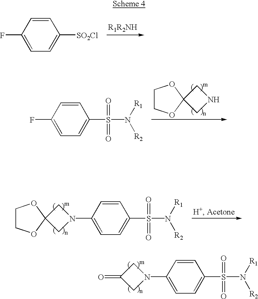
FC1=CC=C([SO2Cl])C=C1.FC1=CC=C(S(N([R1])[R2])(=O)=O)C=C1.C1COC2(O1)CNC2.C1COC2(O1)CN(C1=CC=C(S(N([R1])[R2])(=O)=O)C=C1)C2.C1(=O)CN(C2=CC=C(S(N([R1])[R2])(=O)=O)C=C2)C1
